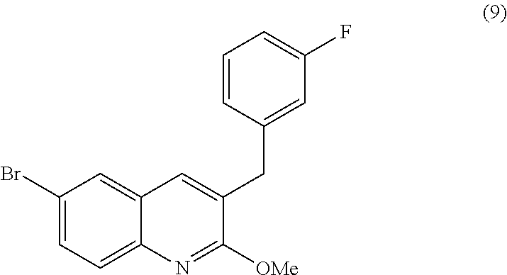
C1=CC=C(F)C=C1CC1=CC2=CC(Br)=CC=C2N=C1[OMe]
